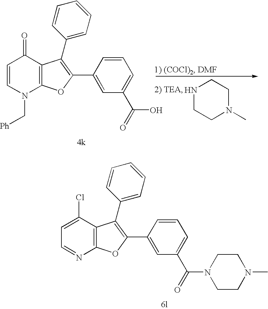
N1(C[Ph])C2=C(C(=O)C=C1)C(C1=CC=CC=C1)=C(C1=CC(C(O)=O)=CC=C1)O2.C1N(C)CCNC1.N1=CC=C(Cl)C2=C1OC(C1=CC(C(N3CCN(C)CC3)=O)=CC=C1)=C2C1=CC=CC=C1
